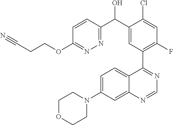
C1OCCN(C2=CC=C3C(=C2)N=CN=C3C2=C(F)C=C(Cl)C(C(C3=NN=C(OCCC#N)C=C3)O)=C2)C1
